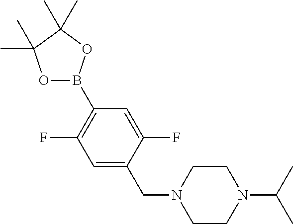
C1(B2OC(C)(C)C(C)(C)O2)=C(F)C=C(CN2CCN(C(C)C)CC2)C(F)=C1
